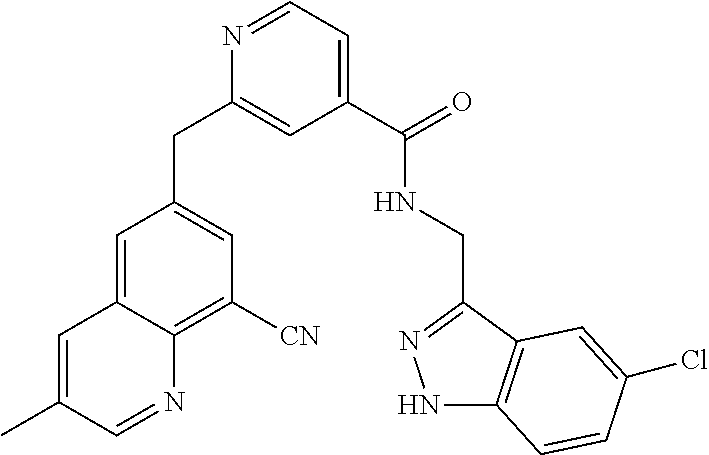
C1=C2C(=C([CN])C=C1CC1=CC(C(=O)NCC3=NNC4=C3C=C(Cl)C=C4)=CC=N1)N=CC(C)=C2
